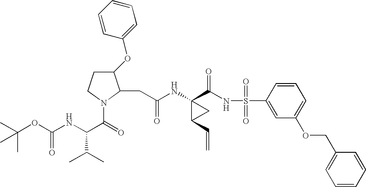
N(C1(C(NS(C2=CC(OCC3=CC=CC=C3)=CC=C2)(=O)=O)=O)C(C=C)C1)C(CC1C(OC2=CC=CC=C2)CCN1C(=O)C(NC(OC(C)(C)C)=O)C(C)C)=O
